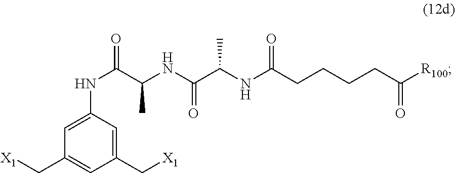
N(C(=O)C(NC(=O)C(NC(=O)CCCCC(=O)[R100])C)C)C1=CC(C[X1])=CC(C[X1])=C1
